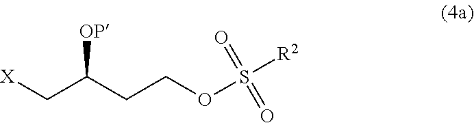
C(C(CCOS(=O)(=O)[R2])[OP])[X]
